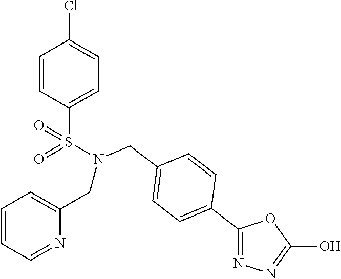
C1=CC=NC(CN(S(C2=CC=C(Cl)C=C2)(=O)=O)CC2=CC=C(C3=NN=C(O)O3)C=C2)=C1
